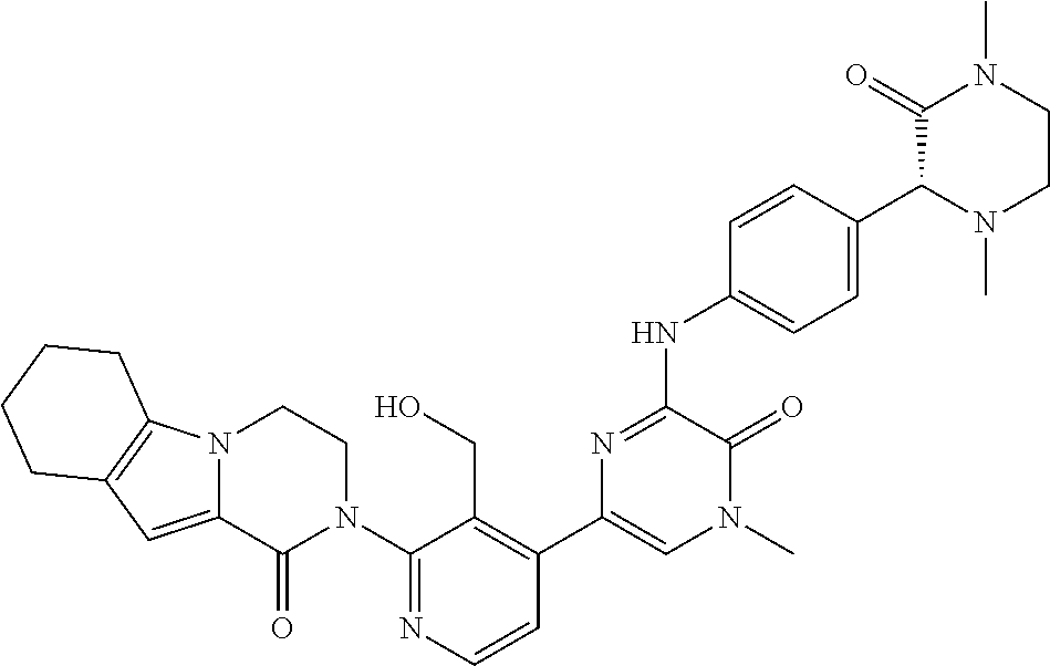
N12C(=CC3=C1CCCC3)C(=O)N(C1=NC=CC(C3=CN(C)C(=O)C(NC4=CC=C(C5N(C)CCN(C)C5=O)C=C4)=N3)=C1CO)CC2
